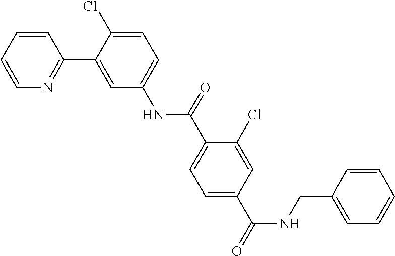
N1=C(C2=CC(NC(=O)C3=CC=C(C(=O)NCC4=CC=CC=C4)C=C3Cl)=CC=C2Cl)C=CC=C1
